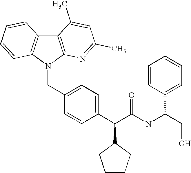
C(C1=CC=C(C(C(NC(C2=CC=CC=C2)CO)=O)C2CCCC2)C=C1)N1C2=C(C3=C1C=CC=C3)C(C)=CC(C)=N2
